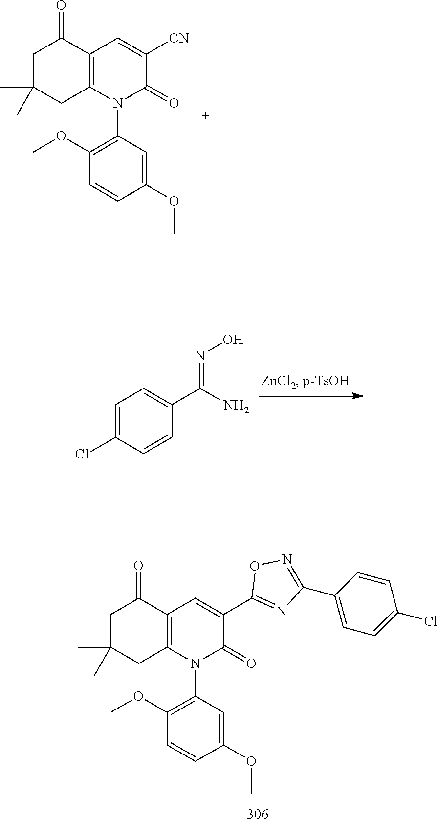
N1(C2=C(OC)C=CC(OC)=C2)C(=O)C([CN])=CC2=C1CC(C)(C)CC2=O.C1=C(Cl)C=CC(C(N)=NO)=C1.N1(C2=C(OC)C=CC(OC)=C2)C(=O)C(C2=NC(C3=CC=C(Cl)C=C3)=NO2)=CC2=C1CC(C)(C)CC2=O
